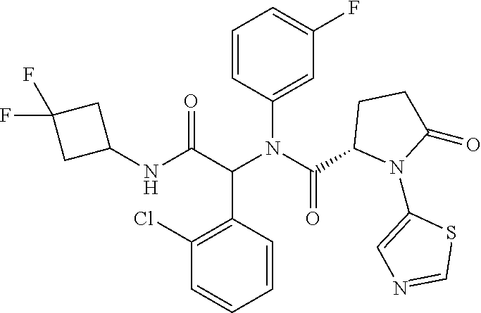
C1=CC(N(C(=O)C2N(C3=CN=CS3)C(=O)CC2)C(C(NC2CC(F)(F)C2)=O)C2=C(Cl)C=CC=C2)=CC(F)=C1
